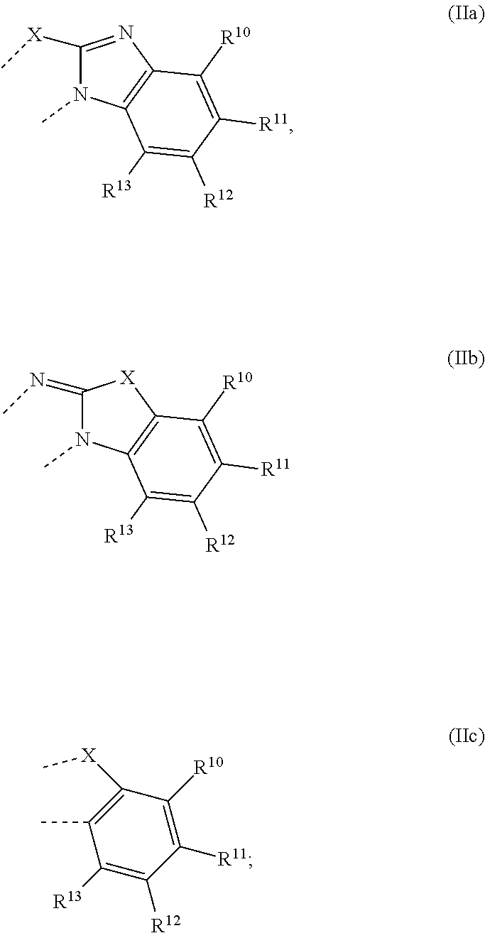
C1([X]C)=NC2=C(N1C)C([R13])=C([R12])C([R11])=C2[R10].C1(=NC)N(C)C2=C([X]1)C([R10])=C([R11])C([R12])=C2[R13].C1([R13])=C([R12])C([R11])=C([R10])C([X]C)=C1C
